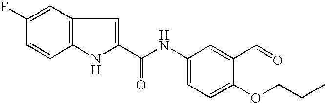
C12=C(C=C(F)C=C1)C=C(C(NC1=CC=C(OCCC)C(C=O)=C1)=O)N2
